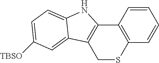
C12=C(C=CC=C1)SCC1=C2NC2=CC=C([TBSO])C=C12
